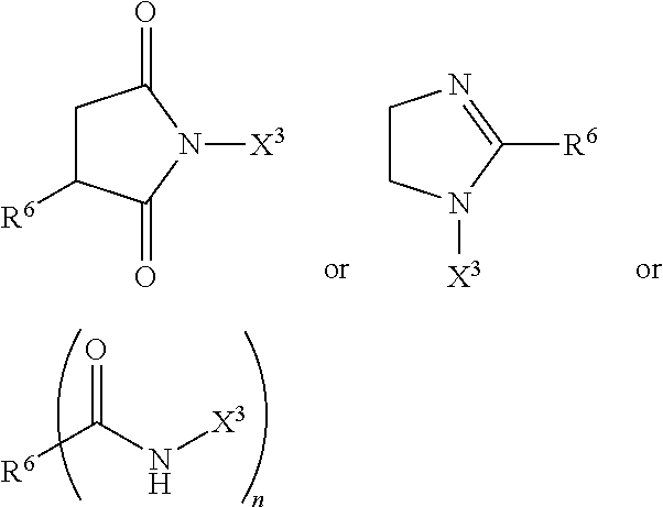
[R6]C(N[X3])=O.C1C([R6])C(=O)N([X3])C1=O.C1CN([X3])C([R6])=N1
